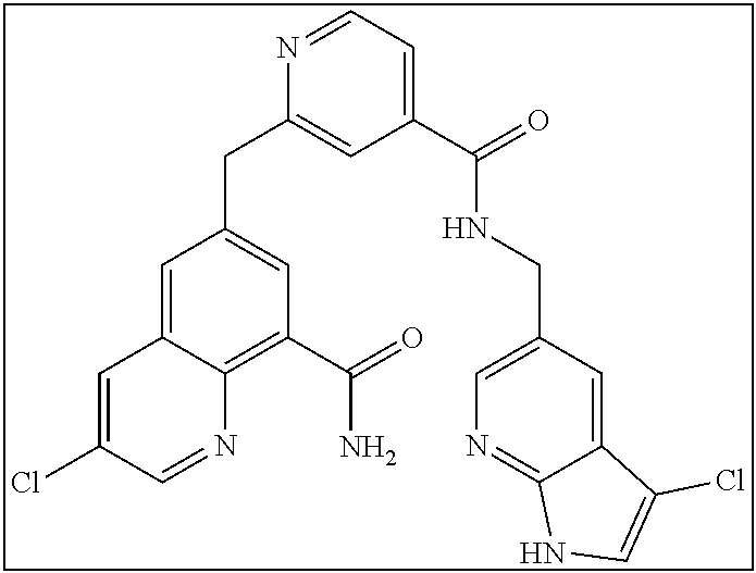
N1=CC=C(C(NCC2=CN=C3C(=C2)C(Cl)=CN3)=O)C=C1CC1=CC(C(=O)N)=C2C(=C1)C=C(Cl)C=N2
